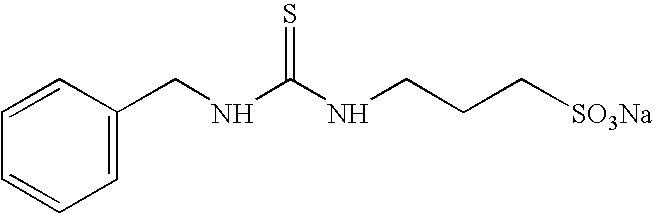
C1=CC(CNC(NCCC[SO3Na])=S)=CC=C1
